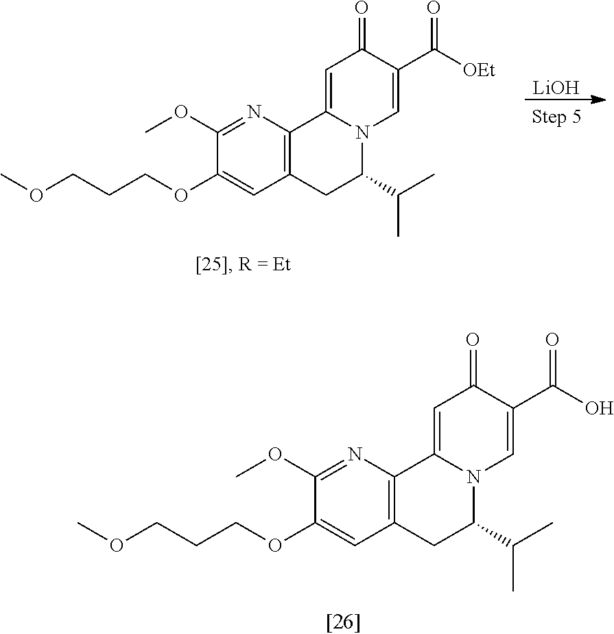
C1(OC)=NC2=C(C=C1OCCCOC)CC(C(C)C)N1C2=CC(=O)C(C(O)=O)=C1.C1(OC)=NC2=C(C=C1OCCCOC)CC(C(C)C)N1C2=CC(=O)C(C([OEt])=O)=C1.[LiOH]
